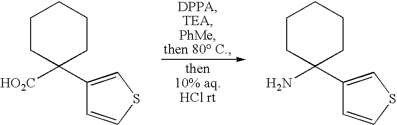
C1(C2([HO2C])CCCCC2)=CSC=C1.C1(C2(N)CCCCC2)=CSC=C1
